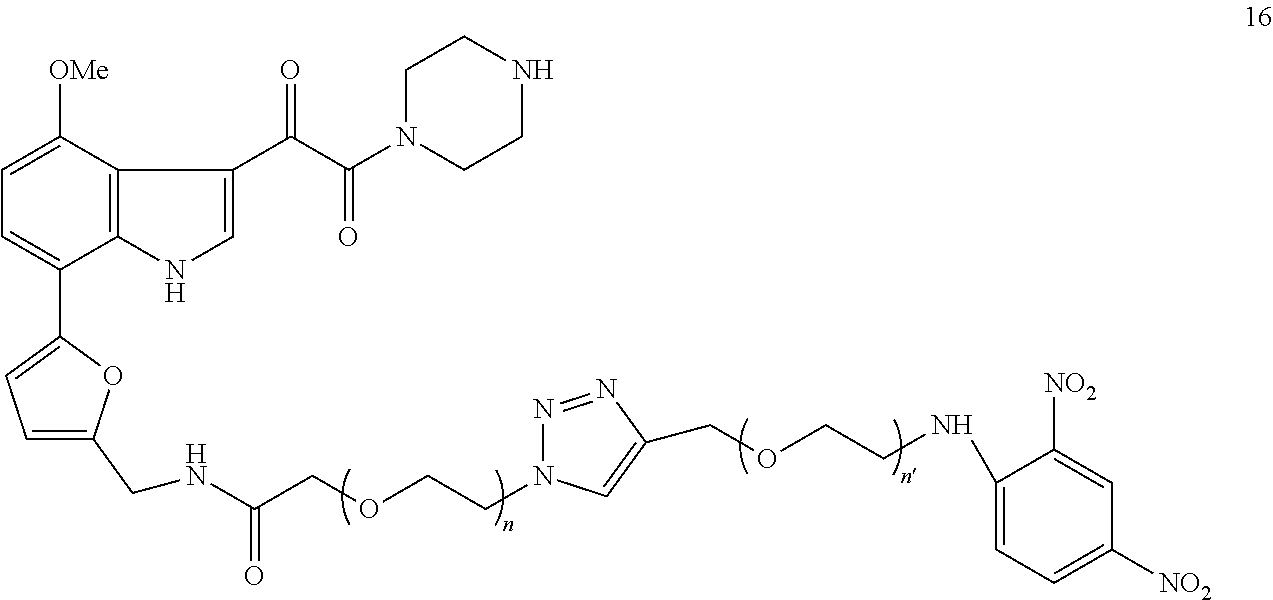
C1=C([OMe])C2=C(C(C3=CC=C(CNC(COCCN4N=NC(COCCNC5=CC=C([NO2])C=C5[NO2])=C4)=O)O3)=C1)NC=C2C(C(N1CCNCC1)=O)=O
